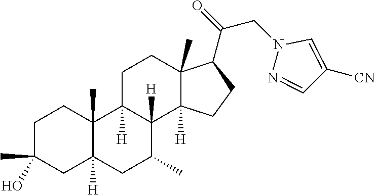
C1C(C)(O)CC2([H])C(C)(C1)C1([H])C([H])(C(C)C2)C2([H])C(C)(CC1)C(C(=O)CN1N=CC([CN])=C1)CC2
